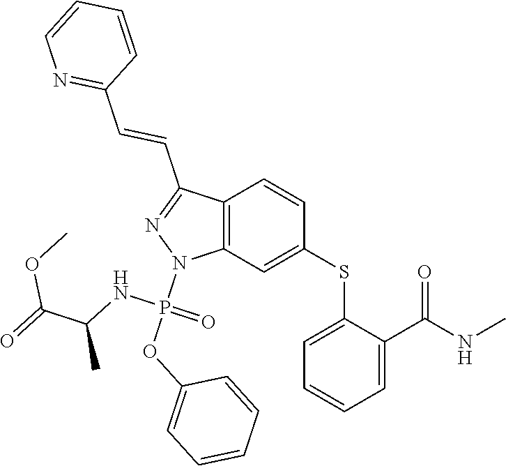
C1(SC2=CC3=C(C=C2)C(C=CC2=NC=CC=C2)=NN3P(OC2=CC=CC=C2)(NC(C)C(OC)=O)=O)=CC=CC=C1C(NC)=O
